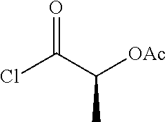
O=C(C([OAc])C)Cl
